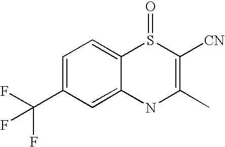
C12=CC(C(F)(F)F)=CC=C1S(=O)C([CN])=C(C)N2
